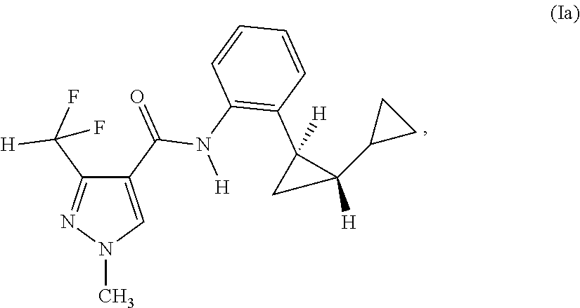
C1(C(=O)N(C2=C(C3([H])CC3([H])C3CC3)C=CC=C2)[H])=CN(C)N=C1C(F)([H])F
